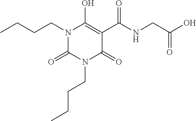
C(CN1C(=O)C(C(NCC(O)=O)=O)=C(O)N(CCCC)C1=O)CC
